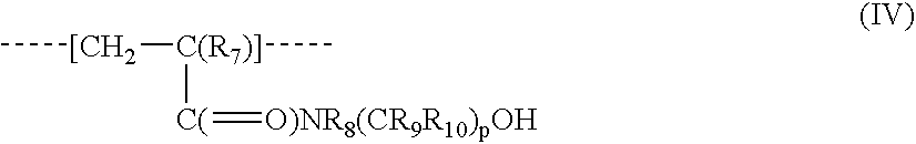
C[[CH2][C(R7)]](C)[C(]=[O)NR8(CR9R10)pOH]
